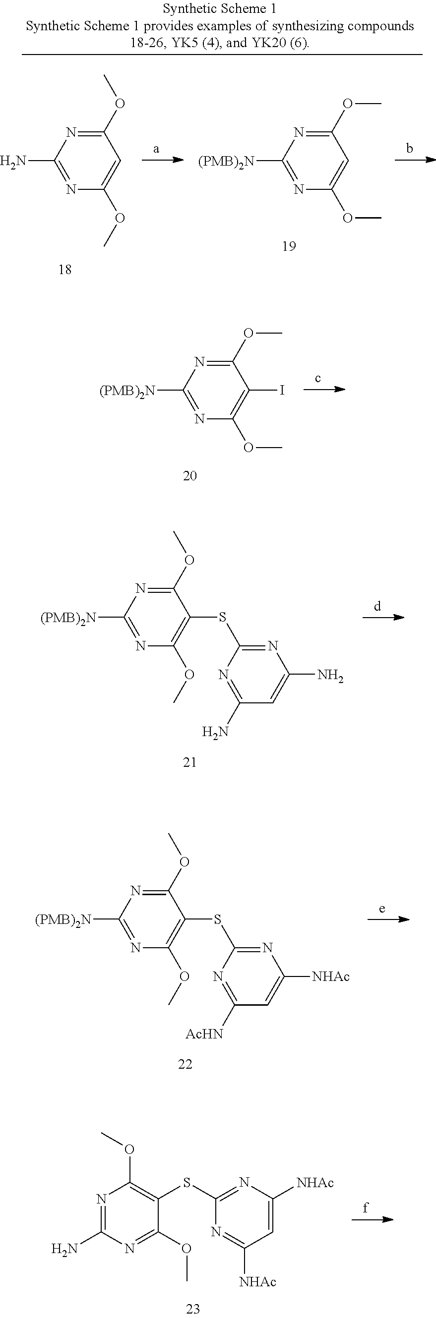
C1([(PMB)2N])=NC(OC)=C(I)C(OC)=N1.C1([(PMB)2N])=NC(OC)=C(SC2=NC(N)=CC(N)=N2)C(OC)=N1.C1([(PMB)2N])=NC(OC)=C(SC2=NC([NHAc])=CC([AcHN])=N2)C(OC)=N1.N1=C(N)N=C(OC)C(SC2=NC([NHAc])=CC([NHAc])=N2)=C1OC.C1(N)=NC(OC)=CC(OC)=N1.C1([(PMB)2N])=NC(OC)=CC(OC)=N1
